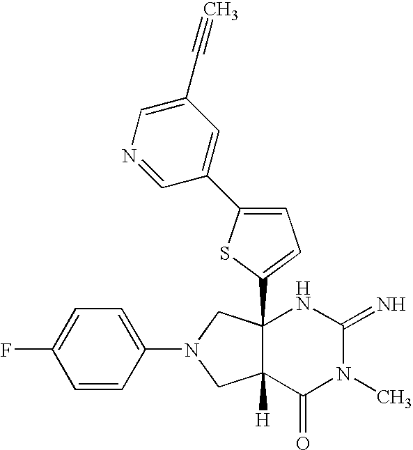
C12(C3=CC=C(C4=CC(C#C)=CN=C4)S3)C([H])(C(=O)N(C)C(=N)N1)CN(C1=CC=C(F)C=C1)C2
